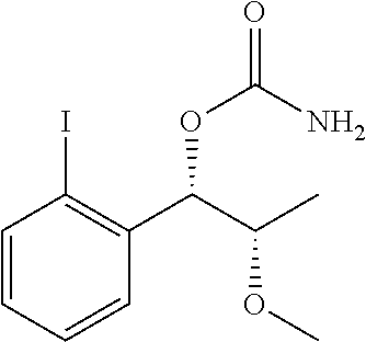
C1=CC=CC(C(C(C)OC)OC(=O)N)=C1I
